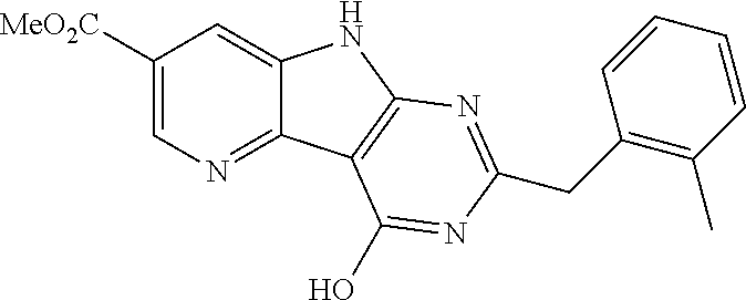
C1([MeO2C])=CN=C2C(=C1)NC1=C2C(O)=NC(CC2=C(C)C=CC=C2)=N1
